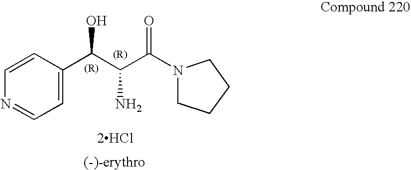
OC(C(C(N1CCCC1)=O)N)C1=CC=NC=C1.[2HCl]
